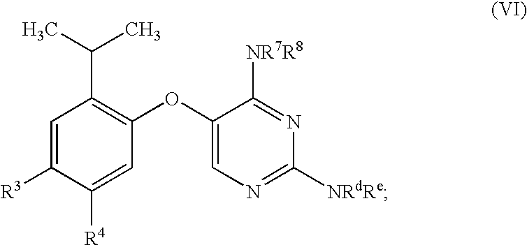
C1=C([R3])C([R4])=CC(OC2=CN=C([NRdRe])N=C2[NR7R8])=C1C(C)C
